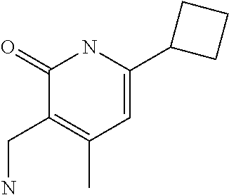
C1(=O)C(CN)=C(C)C=C(C2CCC2)N1
